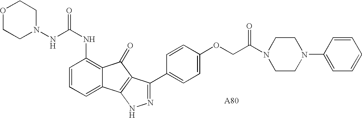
C(NC1=C2C(=CC=C1)C1=C(C2=O)C(C2=CC=C(OCC(N3CCN(C4=CC=CC=C4)CC3)=O)C=C2)=NN1)(=O)NN1CCOCC1
